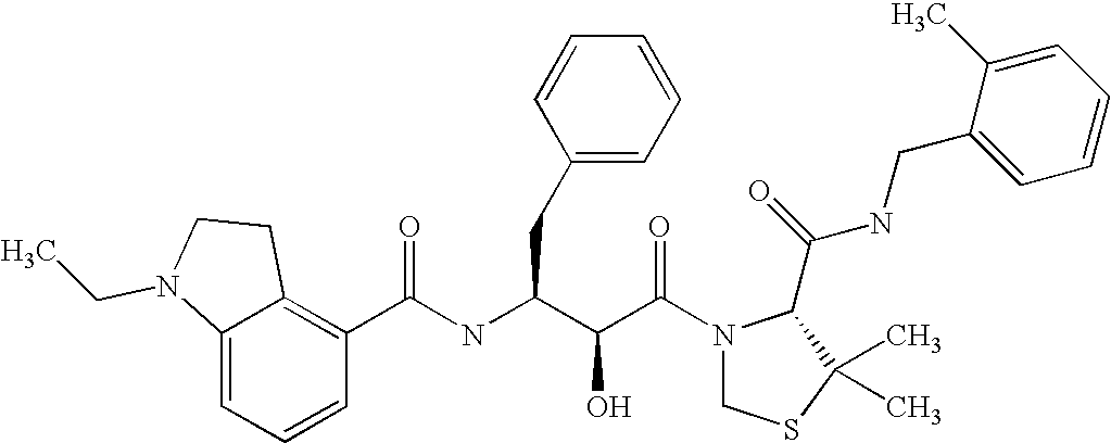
C(NC(C(C(N1CSC(C)(C)C1C(NCC1=CC=CC=C1C)=O)=O)O)CC1=CC=CC=C1)(C1=C2C(=CC=C1)N(CC)CC2)=O
